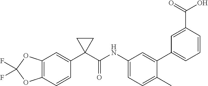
C12=C(C=CC(C3(C(NC4=CC=C(C)C(C5=CC=CC(C(=O)O)=C5)=C4)=O)CC3)=C1)OC(F)(F)O2
